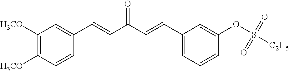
C1([H3CO])=C([H3CO])C=CC(C=CC(C=CC2=CC=CC(OS([C2H5])(=O)=O)=C2)=O)=C1
